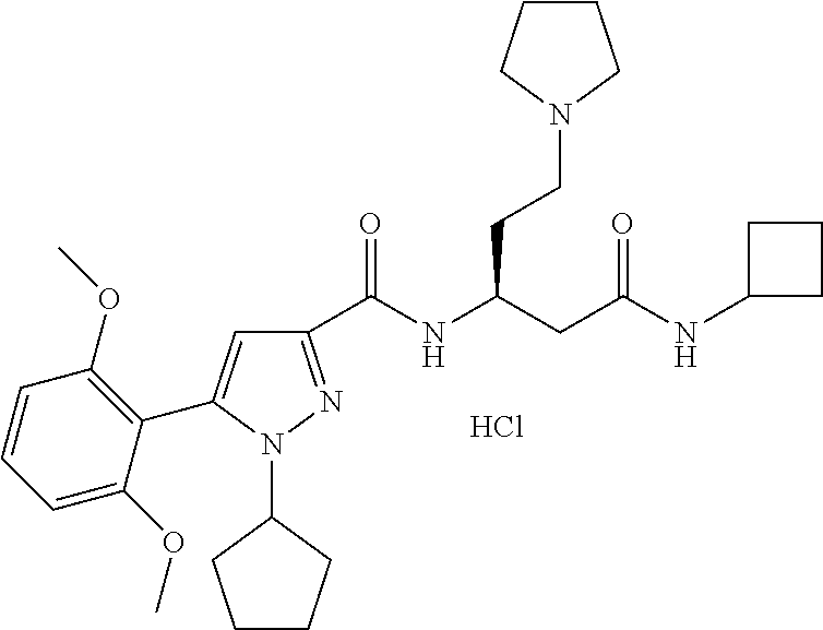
C1(C(NC(CC(NC2CCC2)=O)CCN2CCCC2)=O)=NN(C2CCCC2)C(C2=C(OC)C=CC=C2OC)=C1.Cl
